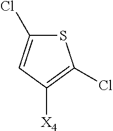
S1C(Cl)=CC([X4])=C1Cl
